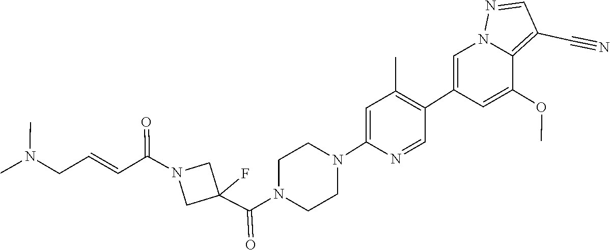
C1CN(C(C2(F)CN(C(C=CCN(C)C)=O)C2)=O)CCN1C1=CC(C)=C(C2=CN3C(=C(C#N)C=N3)C(OC)=C2)C=N1
